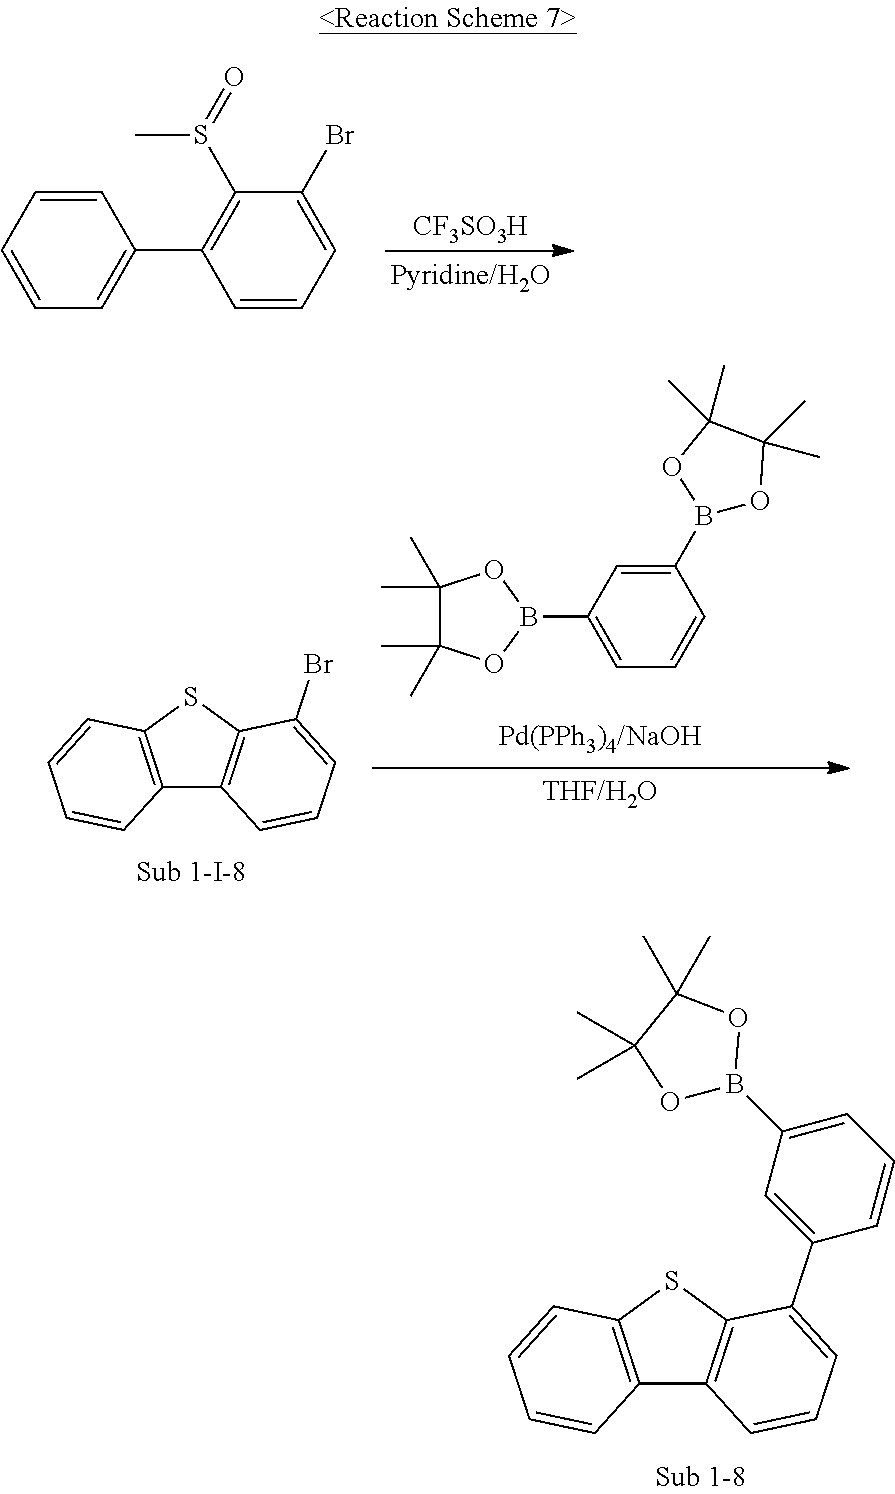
C12=C(SC3=C1C=CC=C3C1=CC(B3OC(C)(C)C(C)(C)O3)=CC=C1)C=CC=C2.[CF3SO3H].C1=CC=CC=C1C1=C(S(=O)C)C(Br)=CC=C1.C12=C(SC3=C1C=CC=C3Br)C=CC=C2.C1(B2OC(C)(C)C(C)(C)O2)=CC(B2OC(C)(C)C(C)(C)O2)=CC=C1
